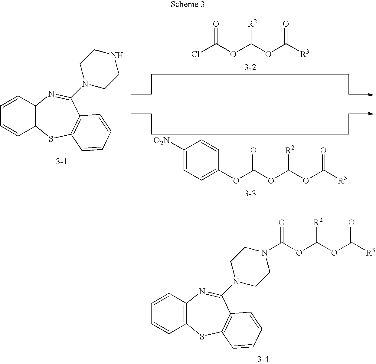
ClC(OC(OC([R3])=O)[R2])=O.C1([O2N])=CC=C(OC(OC(OC([R3])=O)[R2])=O)C=C1.C12=C(C=CC=C1)N=C(N1CCNCC1)C1=C(S2)C=CC=C1.C12=C(C=CC=C1)N=C(N1CCN(C(OC(OC([R3])=O)[R2])=O)CC1)C1=C(S2)C=CC=C1
